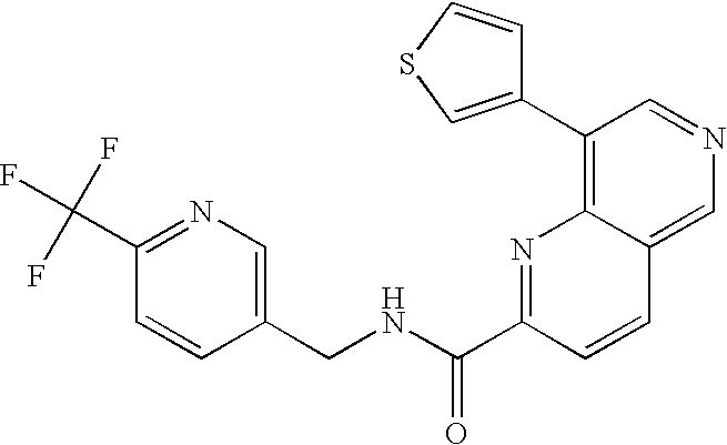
N1=C(C(NCC2=CN=C(C(F)(F)F)C=C2)=O)C=CC2=CN=CC(C3=CSC=C3)=C12
